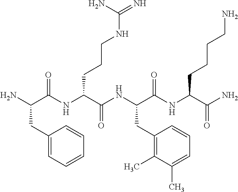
NC(C(NC(C(NC(C(NC(C(N)=O)CCCCN)=O)CC1=C(C)C(C)=CC=C1)=O)CCCNC(=N)N)=O)CC1=CC=CC=C1
